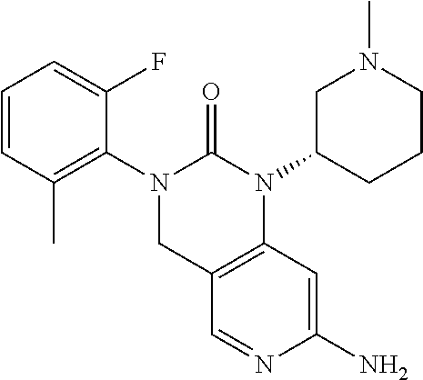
C1=CC(C)=C(N2CC3=C(N(C4CCCN(C)C4)C2=O)C=C(N)N=C3)C(F)=C1
